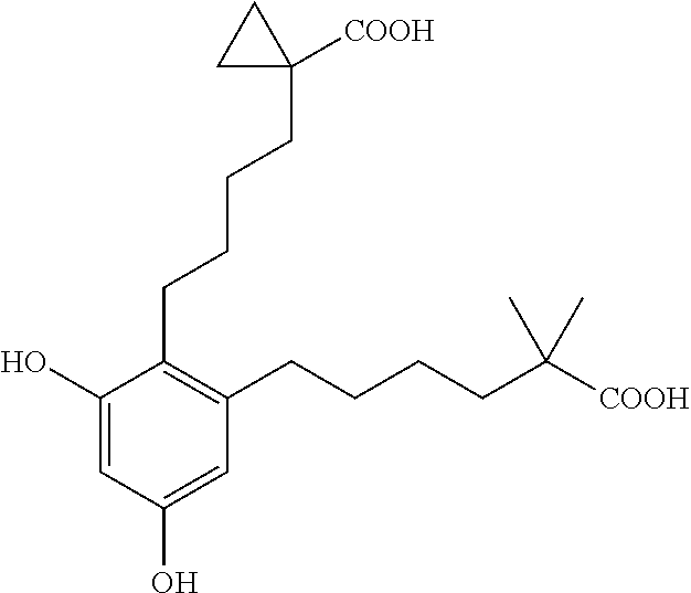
C1(O)=CC(O)=CC(CCCCC([COOH])(C)C)=C1CCCCC1([COOH])CC1
